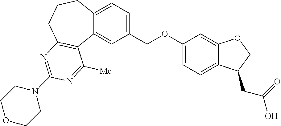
N1(C2=NC3=C(C4=CC(COC5=CC=C6C(=C5)OCC6CC(=O)O)=CC=C4CCC3)C([Me])=N2)CCOCC1
